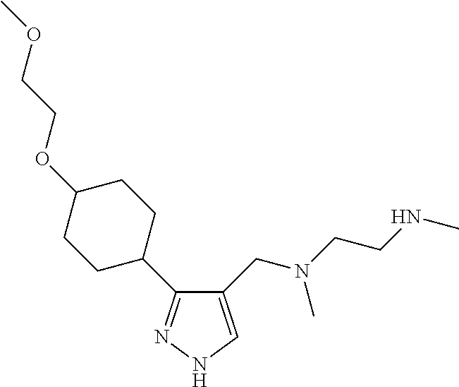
C1(CN(CCNC)C)=CNN=C1C1CCC(OCCOC)CC1
